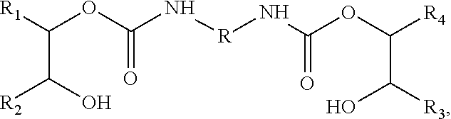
[R1]C(OC(N[R]NC(OC([R4])C(O)[R3])=O)=O)C([R2])O
